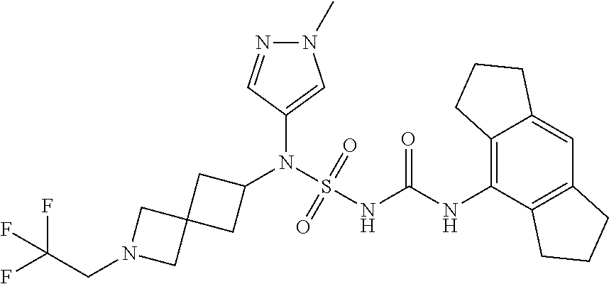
C1(N(S(NC(NC2=C3C(=CC4=C2CCC4)CCC3)=O)(=O)=O)C2CC3(C2)CN(CC(F)(F)F)C3)=CN(C)N=C1
